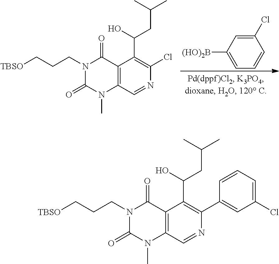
C1(Cl)=CC([(HO)2B])=CC=C1.C12=C(C=NC(Cl)=C1C(O)CC(C)C)N(C)C(=O)N(CCC[TBSO])C2=O.C12=C(C=NC(C3=CC(Cl)=CC=C3)=C1C(O)CC(C)C)N(C)C(=O)N(CCC[TBSO])C2=O
